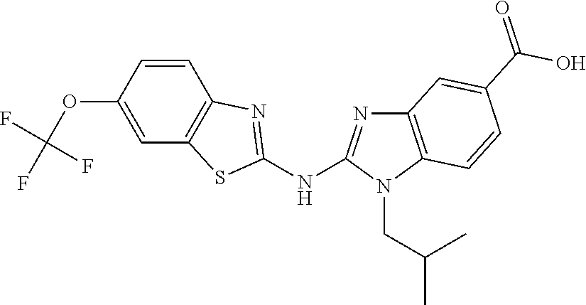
O(C1=CC2=C(C=C1)N=C(NC1=NC3=C(N1CC(C)C)C=CC(C(O)=O)=C3)S2)C(F)(F)F
